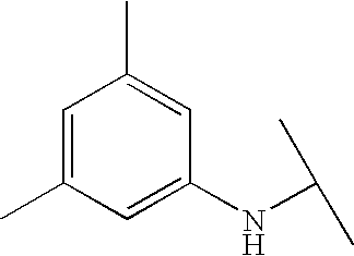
C1=C(C)C=C(NC(C)C)C=C1C
